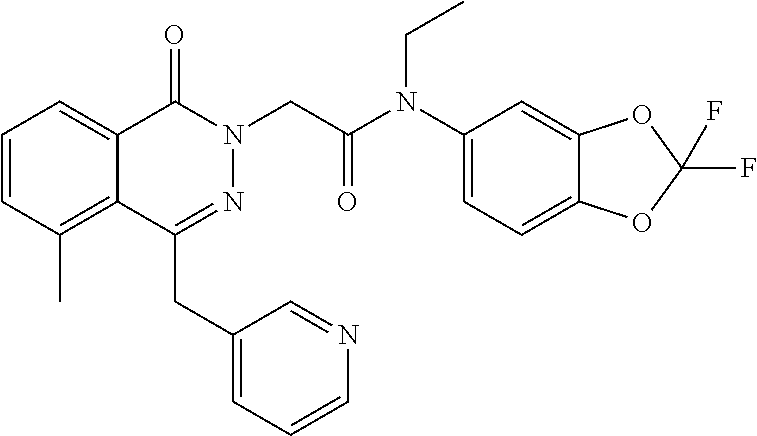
C1=CC(C)=C2C(=C1)C(=O)N(CC(N(C1=CC=C3C(=C1)OC(F)(F)O3)CC)=O)N=C2CC1=CC=CN=C1
